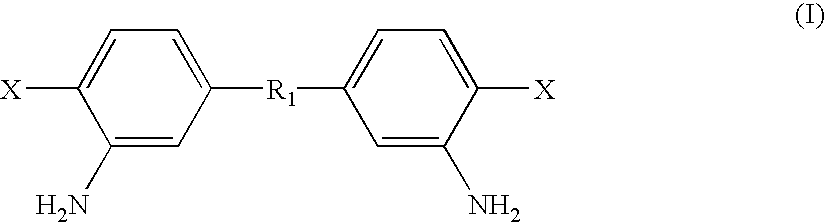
C1=C([R1]C2=CC=C([X])C(N)=C2)C=C(N)C([X])=C1
